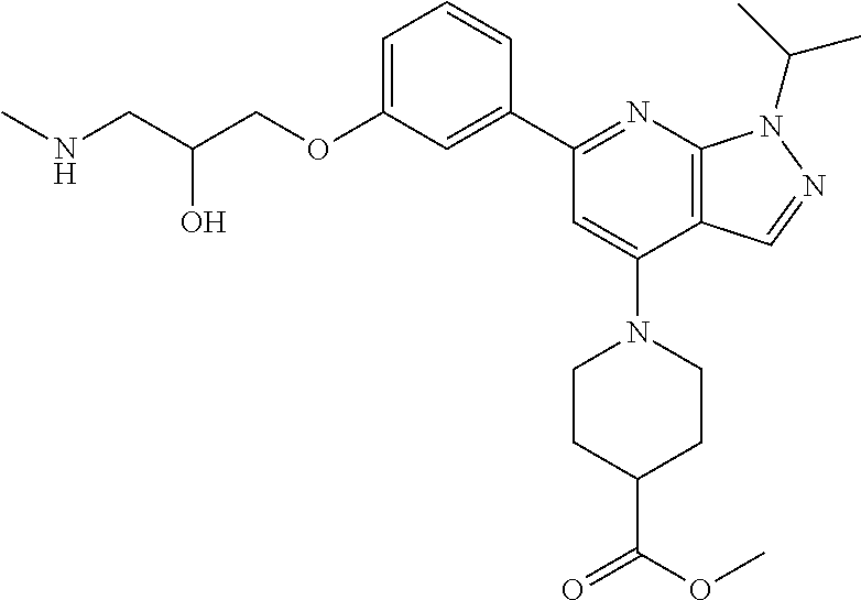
C(C(COC1=CC=CC(C2=NC3=C(C(N4CCC(C(OC)=O)CC4)=C2)C=NN3C(C)C)=C1)O)NC
